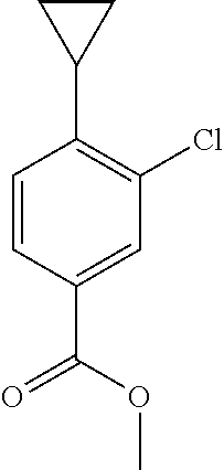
C1=CC(C(OC)=O)=CC(Cl)=C1C1CC1
